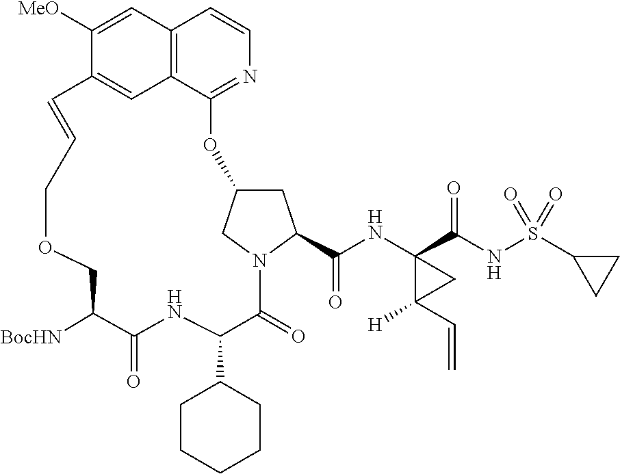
O1CC([BocHN])C(=O)NC(C2CCCCC2)C(=O)N2C(C(NC3(C(NS(C4CC4)(=O)=O)=O)C(C=C)([H])C3)=O)CC(C2)OC2=NC=CC3=C2C=C(C([MeO])=C3)C=CC1
